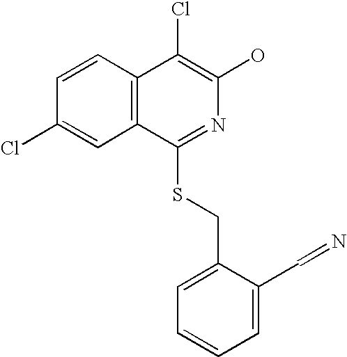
C1=CC2=C(C=C1Cl)C(SCC1=CC=CC=C1C=N)=NC(O)=C2Cl
